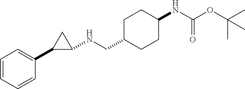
C1=CC=CC(C2CC2NCC2CCC(NC(OC(C)(C)C)=O)CC2)=C1
